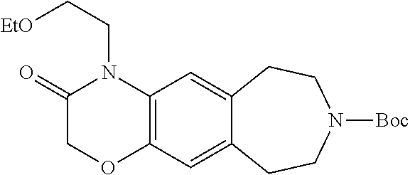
C12=C(C=C3C(=C1)CCN([Boc])CC3)OCC(=O)N2CC[EtO]
